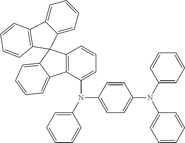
C12=C(C3(C4=CC=CC=C14)C1=CC=CC=C1C1=C3C=CC=C1)C=CC=C2N(C1=CC=C(N(C2=CC=CC=C2)C2=CC=CC=C2)C=C1)C1=CC=CC=C1
